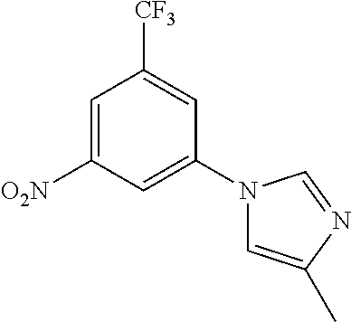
C1=C([O2N])C=C(N2C=C(C)N=C2)C=C1[CF3]
